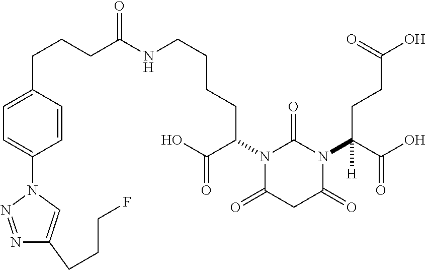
C(CCC(NCCCCC(C(O)=O)N1C(=O)N(C(C(O)=O)(CCC(O)=O)[H])C(=O)CC1=O)=O)C1=CC=C(N2N=NC(CCCF)=C2)C=C1
